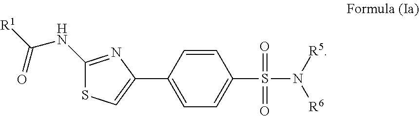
S(C1=CC=C(C2=CSC(NC([R1])=O)=N2)C=C1)(=O)(=O)N([R6])[R5]
